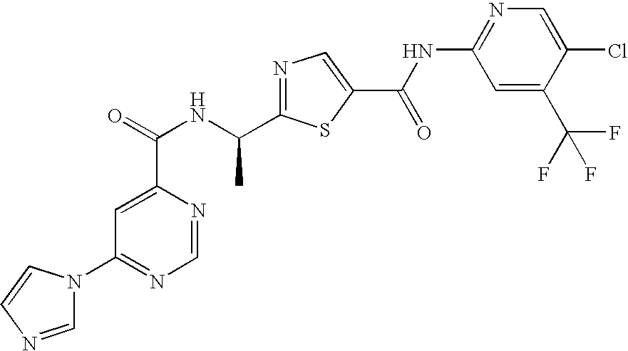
C1=NC(C(=O)NC(C2=NC=C(C(=O)NC3=NC=C(Cl)C(C(F)(F)F)=C3)S2)C)=CC(N2C=NC=C2)=N1
